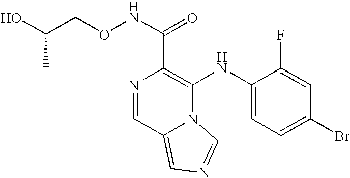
N1=CC2=CN=CN2C(NC2=CC=C(Br)C=C2F)=C1C(NOCC(O)C)=O
